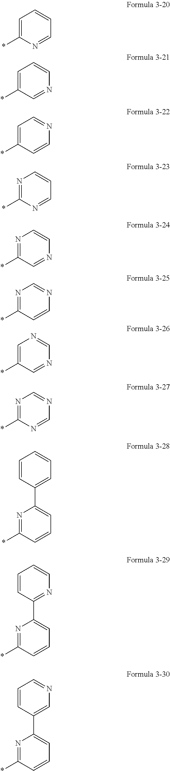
C1=C(*)N=CC=C1.C1=C(*)C=NC=C1.C1=C(*)C=CN=C1.N1=C(*)N=CC=C1.N1=C(*)C=NC=C1.N1=C(*)C=CN=C1.C1=C(*)C=NC=N1.N1=C(*)N=CN=C1.N1=C(*)C=CC=C1C1=CC=CC=C1.N1=C(*)C=CC=C1C1=NC=CC=C1.N1=C(*)C=CC=C1C1=CN=CC=C1
